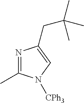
N1=C(C)N([CPh3])C=C1CC(C)(C)C
